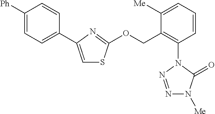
C1=C(C2=CC=C([Ph])C=C2)N=C(OCC2=C(N3N=NN([Me])C3=O)C=CC=C2[Me])S1
